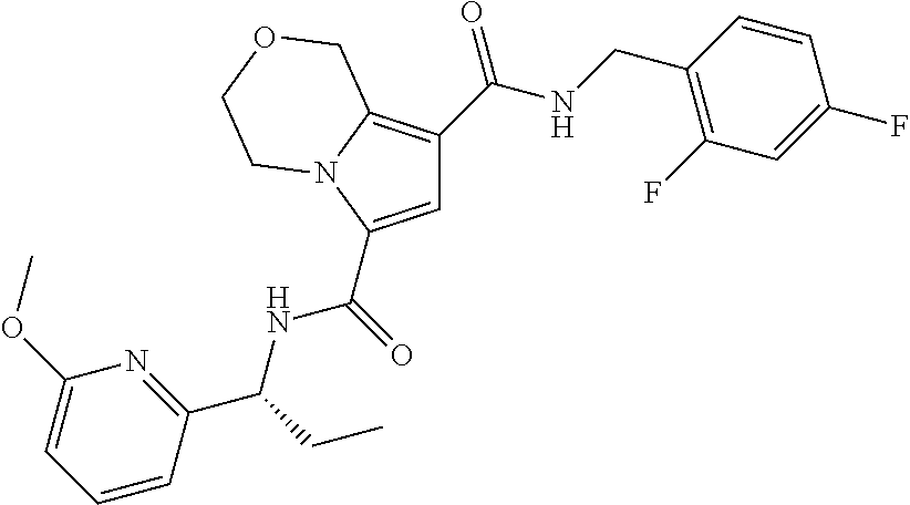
C1=C(C(=O)NC(CC)C2=NC(OC)=CC=C2)N2C(=C1C(=O)NCC1=C(F)C=C(F)C=C1)COCC2
